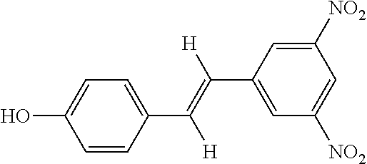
C1=CC(C(=C([H])C2=CC([NO2])=CC([NO2])=C2)[H])=CC=C1O
